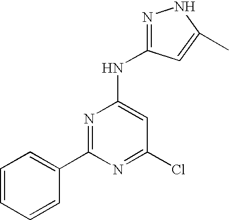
C1=CC=CC(C2=NC(NC3=NNC(C)=C3)=CC(Cl)=N2)=C1
